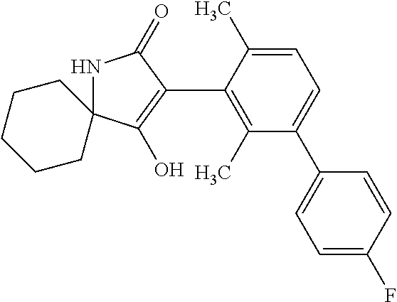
N1C2(C(O)=C(C3=C(C)C(C4=CC=C(F)C=C4)=CC=C3C)C1=O)CCCCC2
